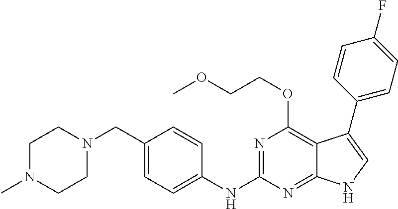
C1N(C)CCN(CC2=CC=C(NC3=NC(OCCOC)=C4C(=N3)NC=C4C3=CC=C(F)C=C3)C=C2)C1
